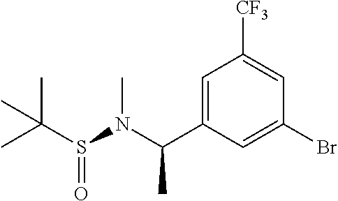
C1([CF3])=CC(Br)=CC(C(N(S(=O)C(C)(C)C)C)C)=C1
